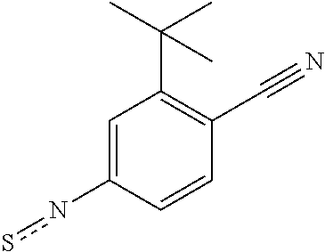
C1=C(ns)C=CC(C#N)=C1C(C)(C)C
